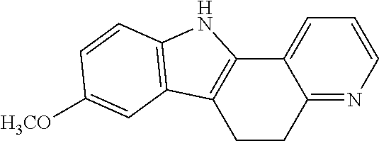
C12=NC=CC=C1C1=C(CC2)C2=C(N1)C=CC([H3CO])=C2
